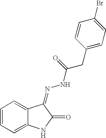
C1=CC=C2C(=C1)C(=NNC(CC1=CC=C(Br)C=C1)=O)C(=O)N2
